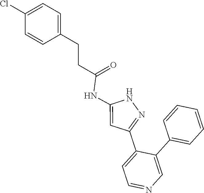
N1C(NC(CCC2=CC=C(Cl)C=C2)=O)=CC(C2=CC=NC=C2C2=CC=CC=C2)=N1
